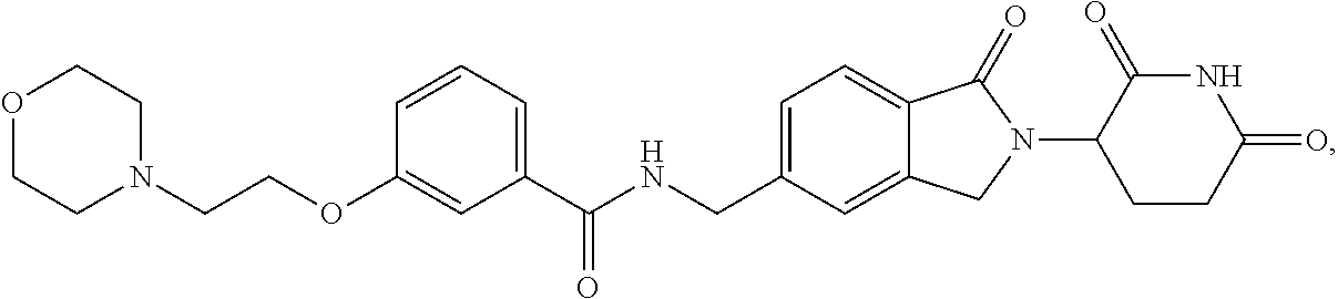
C(NCC1=CC=C2C(=C1)CN(C1CCC(=O)NC1=O)C2=O)(C1=CC=CC(OCCN2CCOCC2)=C1)=O
